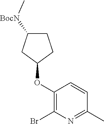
C1(OC2CCC([BocN]C)C2)=C(Br)N=C(C)C=C1
